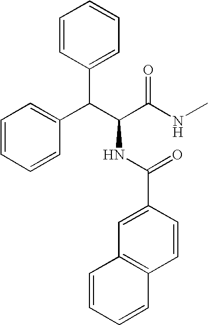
C1=CC(C(C(C(NC)=O)NC(C2=CC3=C(C=C2)C=CC=C3)=O)C2=CC=CC=C2)=CC=C1
